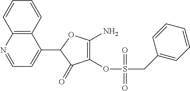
C1(OS(=O)(CC2=CC=CC=C2)=O)=C(N)OC(C2=CC=NC3=C2C=CC=C3)C1=O
